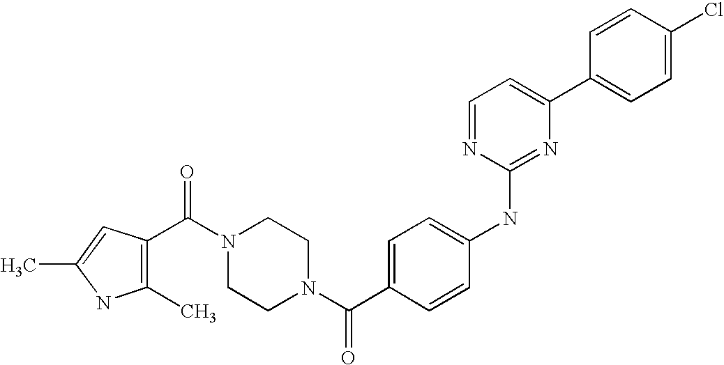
C(N1CCN(C(C2=CC=C(NC3=NC(C4=CC=C(Cl)C=C4)=CC=N3)C=C2)=O)CC1)(=O)C1=C(C)NC(C)=C1
